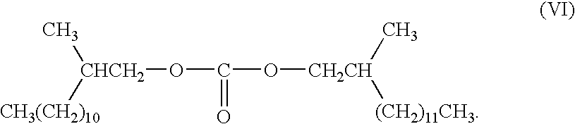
C[CHCH2]([CH3(CH2)10])OC(=O)O[CH2CH](C)[(CH2)11CH3]
